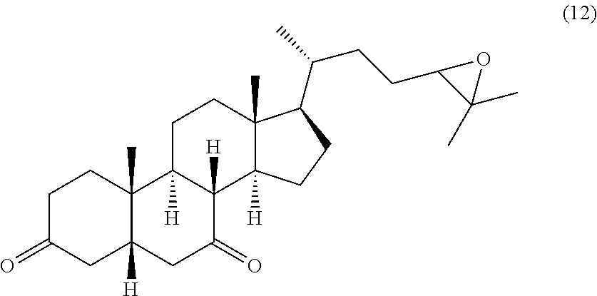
C1C(=O)CC2([H])C(C)(C1)C1([H])C([H])(C(=O)C2)C2([H])C(C)(CC1)C(C(C)CCC1C(C)(C)O1)CC2
